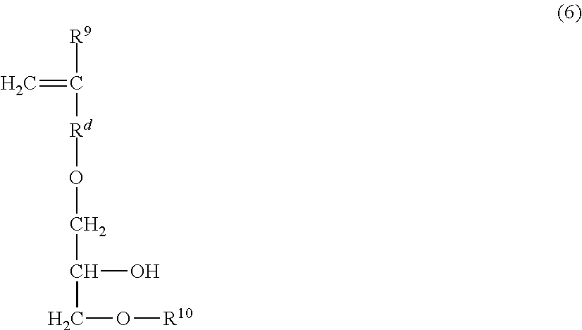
C=C([R9])[Rd]OCC(O)CO[R10]
